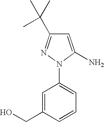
C1=C(N)N(C2=CC=CC(CO)=C2)N=C1C(C)(C)C
